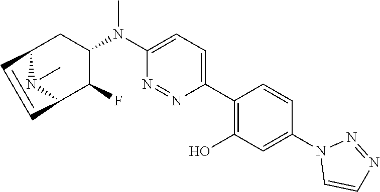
C12N(C)C(C(F)C(N(C3=CC=C(C4=C(O)C=C(N5C=CN=N5)C=C4)N=N3)C)C1)C=C2
